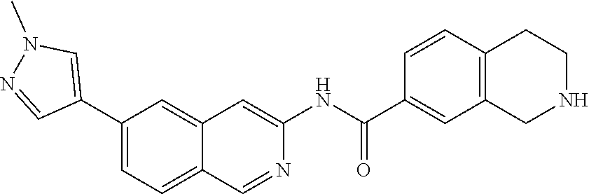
C1(C2=CN(C)N=C2)=CC=C2C(=C1)C=C(NC(C1=CC3=C(C=C1)CCNC3)=O)N=C2
